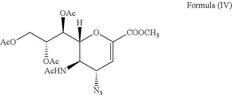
C([OAc])(C(C1([H])C([AcHN])C([N3])C=C([COOCH3])O1)[OAc])C[AcO]
